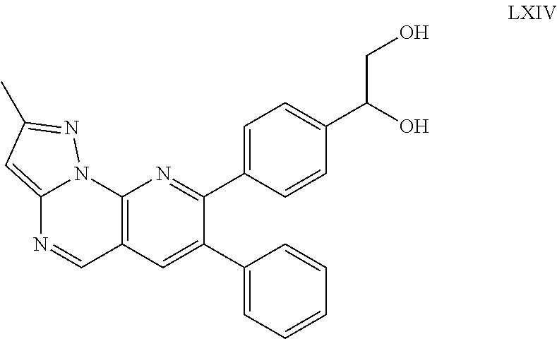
C12=CC(C)=NN1C1=C(C=N2)C=C(C2=CC=CC=C2)C(C2=CC=C(C(O)CO)C=C2)=N1
